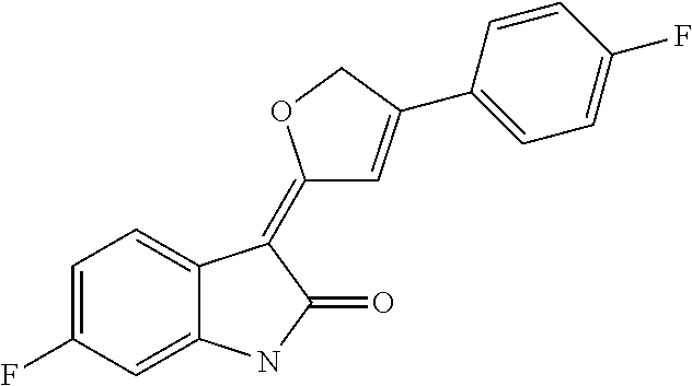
C1=C(F)C=C2C(=C1)C(=C1C=C(C3=CC=C(F)C=C3)CO1)C(=O)N2
